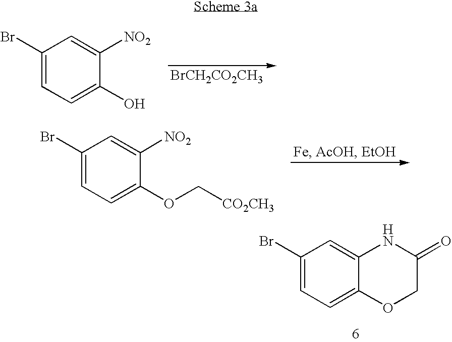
C1(Br)=CC=C(O)C([NO2])=C1.[BrCH2CO2CH3].C1(Br)=CC=C(OC[CO2CH3])C([NO2])=C1.C1(Br)=CC=C2C(=C1)NC(=O)CO2
